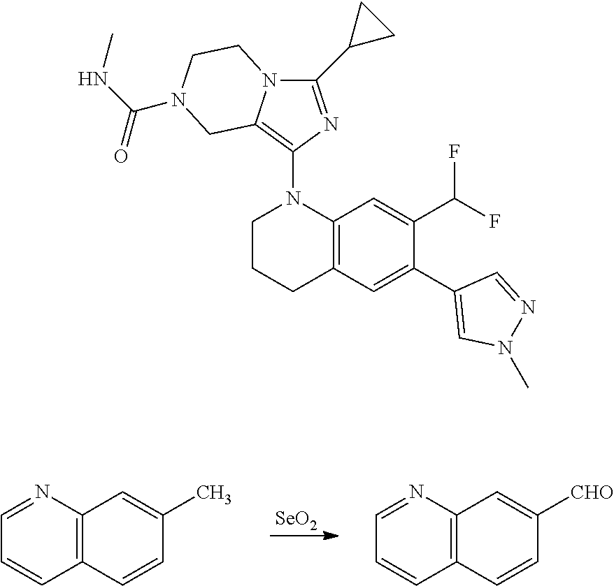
[SeO2].C12=C(C=CC(C)=C1)C=CC=N2.C12=C(C=CC([CHO])=C1)C=CC=N2.C1(C2CC2)=NC(N2CCCC3=C2C=C(C(F)F)C(C2=CN(C)N=C2)=C3)=C2N1CCN(C(=O)NC)C2
